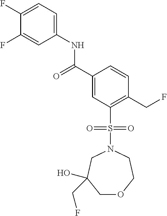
C1(F)=CC=C(NC(C2=CC(S(N3CC(O)(CF)COCC3)(=O)=O)=C(CF)C=C2)=O)C=C1F
